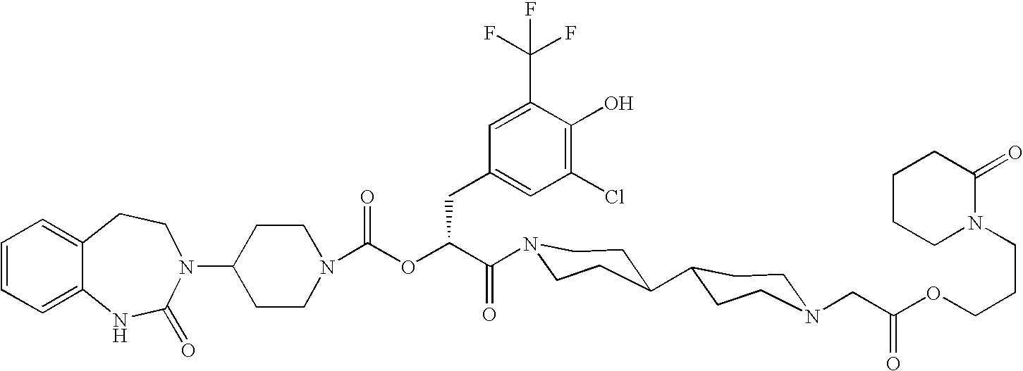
C12=CC=CC=C1NC(=O)N(C1CCN(C(OC(C(=O)N3CCC(C4CCN(CC(OCCCN5C(=O)CCCC5)=O)CC4)CC3)CC3=CC(Cl)=C(O)C(C(F)(F)F)=C3)=O)CC1)CC2
